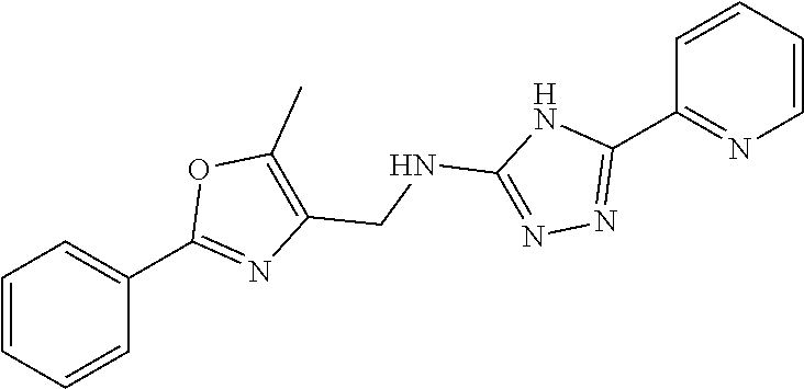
C1=CC=CC(C2=NC(CNC3=NN=C(C4=NC=CC=C4)N3)=C(C)O2)=C1
